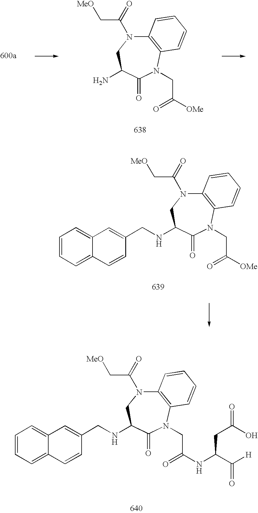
C12=C(N(CC(=O)[OMe])C(=O)C(N)CN1C(=O)C[MeO])C=CC=C2.C12=C(N(CC(=O)[OMe])C(=O)C(NCC3=CC4=CC=CC=C4C=C3)CN1C(=O)C[MeO])C=CC=C2.C12=C(N(CC(=O)NC(C([H])=O)CC(=O)O)C(=O)C(NCC3=CC4=CC=CC=C4C=C3)CN1C(=O)C[MeO])C=CC=C2
